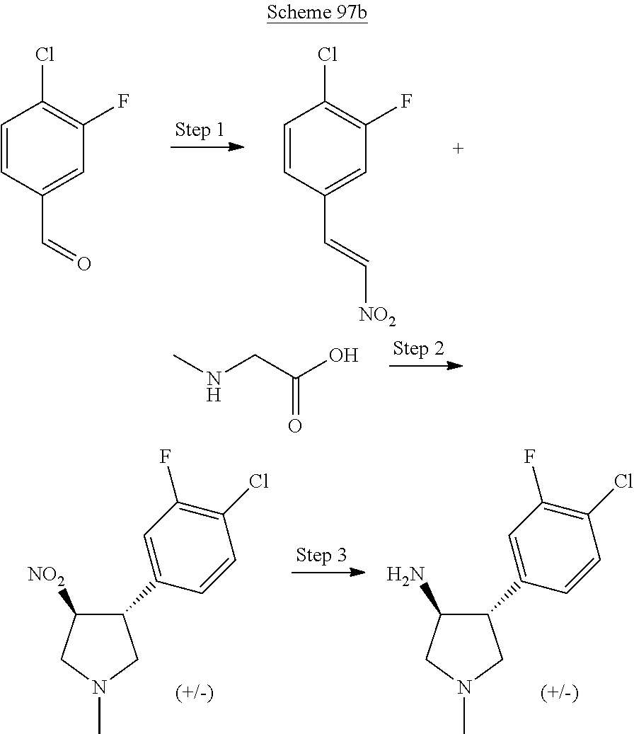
C1=CC(C=O)=CC(F)=C1Cl.C1=CC(C=C[NO2])=CC(F)=C1Cl.CNCC(O)=O.C1(C2=CC(F)=C(Cl)C=C2)C([NO2])CN(C)C1.C1(C2=CC(F)=C(Cl)C=C2)C(N)CN(C)C1
